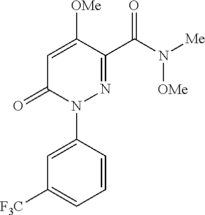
N1(C2=CC([F3C])=CC=C2)N=C(C(N([Me])[OMe])=O)C([OMe])=CC1=O
